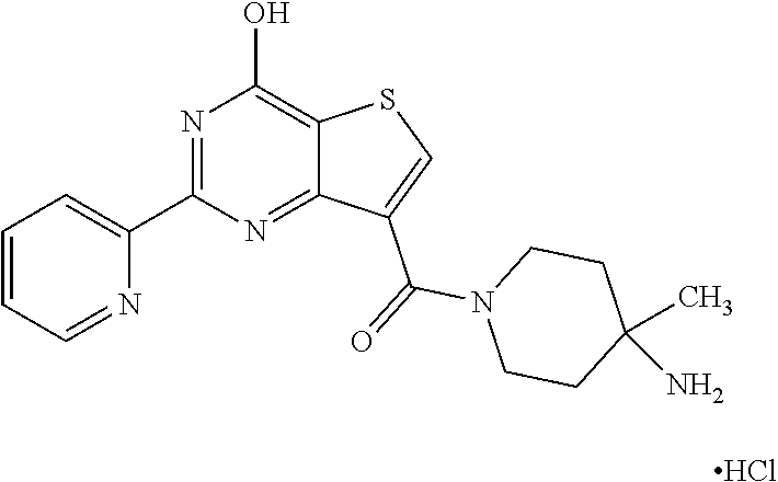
N1=C(C2=CC=CC=N2)N=C2C(=C1O)SC=C2C(=O)N1CCC(N)(C)CC1.Cl
